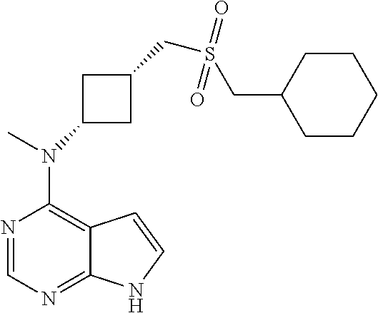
N1=CN=C2C(=C1N(C)C1CC(CS(CC3CCCCC3)(=O)=O)C1)C=CN2
